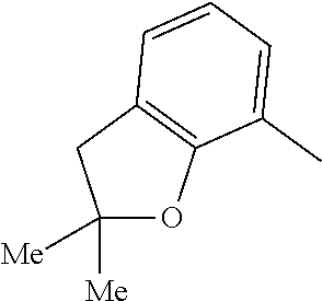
C1([Me])([Me])OC2=C(C1)C=CC=C2C
